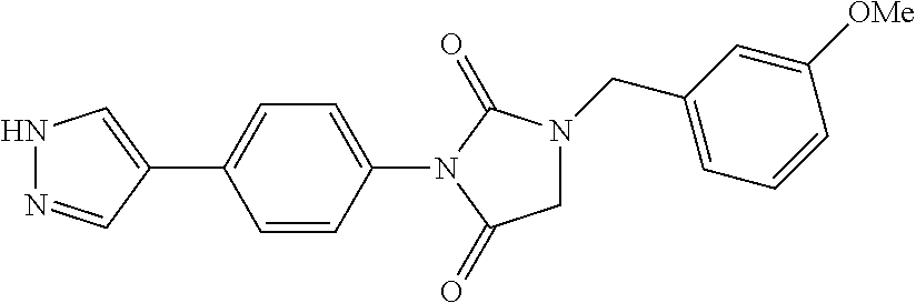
N1N=CC(C2=CC=C(N3C(=O)N(CC4=CC=CC([OMe])=C4)CC3=O)C=C2)=C1
